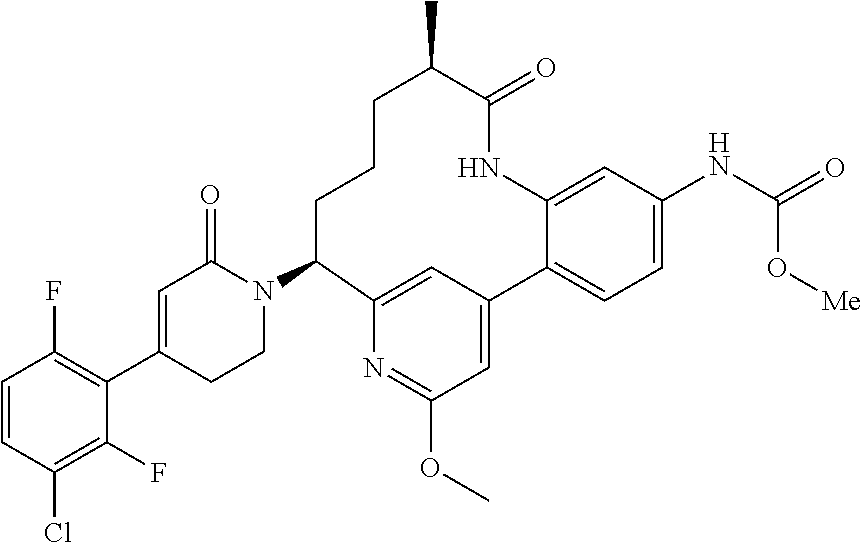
C1=CC(Cl)=C(F)C(C2=CC(=O)N(C3CCCC(C)C(=O)NC4=CC(NC(=O)O[Me])=CC=C4C4=CC(OC)=NC3=C4)CC2)=C1F
